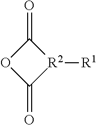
C1(=O)OC(=O)[R2]1[R1]
